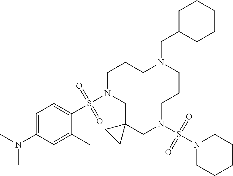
C1N(S(C2=CC=C(N(C)C)C=C2C)(=O)=O)CC2(CN(S(N3CCCCC3)(=O)=O)CCCN(CC3CCCCC3)CC1)CC2
